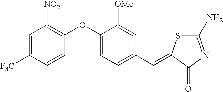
C1=C([F3C])C=CC(OC2=CC=C(C=C3SC(N)=NC3=O)C=C2[OMe])=C1[NO2]
